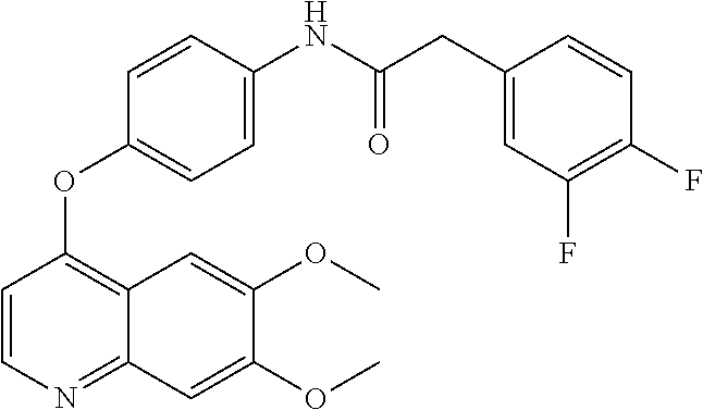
C1=CN=C2C(=C1OC1=CC=C(NC(CC3=CC(F)=C(F)C=C3)=O)C=C1)C=C(OC)C(OC)=C2
